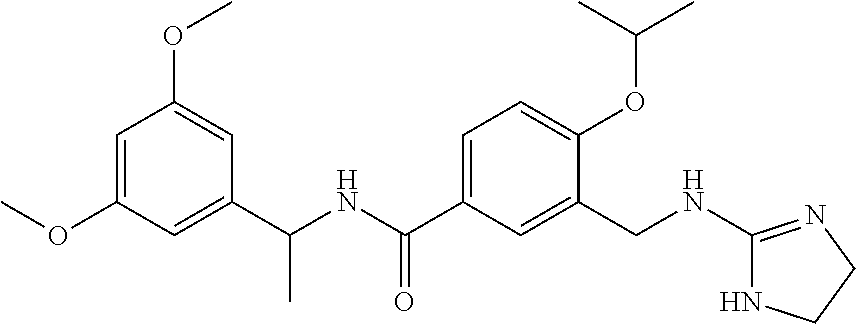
C1(C(NC(C2=CC=C(OC(C)C)C(CNC3=NCCN3)=C2)=O)C)=CC(OC)=CC(OC)=C1
